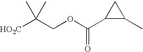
[HO2C]C(COC(C1C(C)C1)=O)(C)C
